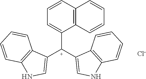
C1=CC2=C(C([C+](C3=CNC4=C3C=CC=C4)C3=CNC4=C3C=CC=C4)=C1)C=CC=C2.[Cl-]
